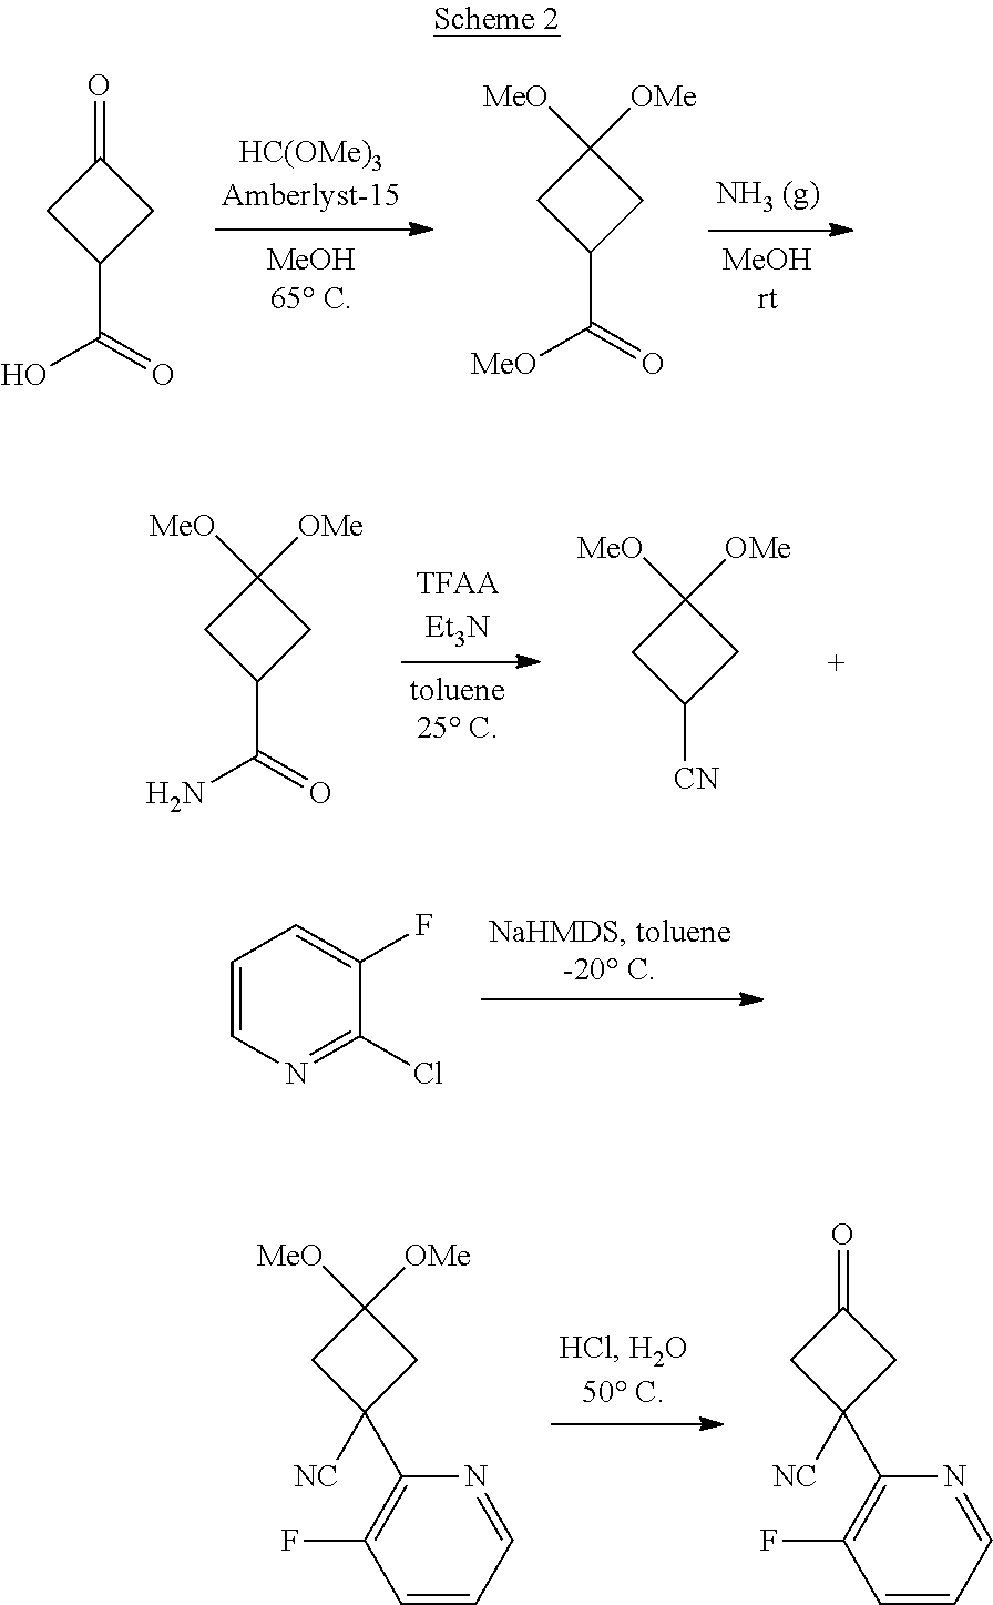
C1C(C(=O)O)CC1=O.C1C(C(=O)[MeO])CC1([MeO])[OMe].C1=CN=C(Cl)C(F)=C1.C1C(C(=O)N)CC1([MeO])[OMe].C1C([CN])CC1([MeO])[OMe].C1C([NC])(C2=C(F)C=CC=N2)CC1([MeO])[OMe].C1C([NC])(C2=C(F)C=CC=N2)CC1=O
